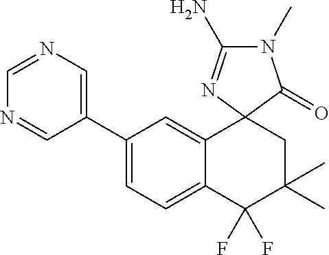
C1(C2=CC=C3C(=C2)C2(CC(C)(C)C3(F)F)C(=O)N(C)C(N)=N2)=CN=CN=C1
